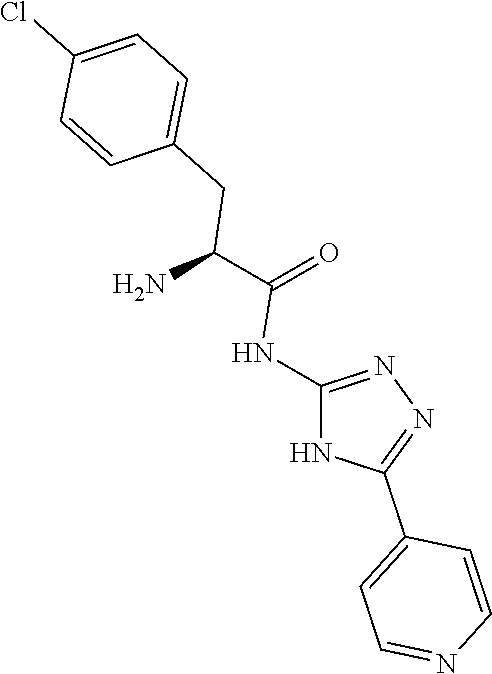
C(=O)(NC1=NN=C(C2=CC=NC=C2)N1)C(N)CC1=CC=C(Cl)C=C1
